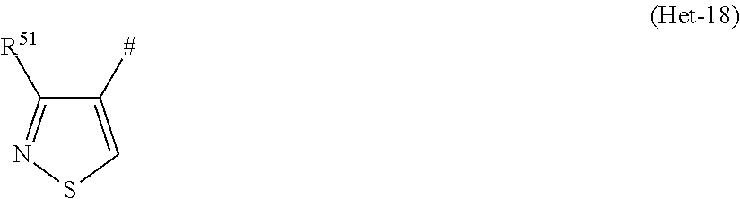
C1([#])=CSN=C1[R51]
